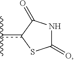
c(c1SC(=O)NC1=O)(C)C
